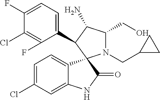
C1(Cl)=C(F)C(C2C(N)C(CO)N(CC3CC3)C23C2=CC=C(Cl)C=C2NC3=O)=CC=C1F
